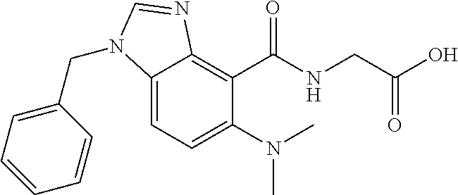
C12=CC=C(N(C)C)C(C(NCC(O)=O)=O)=C1N=CN2CC1=CC=CC=C1
